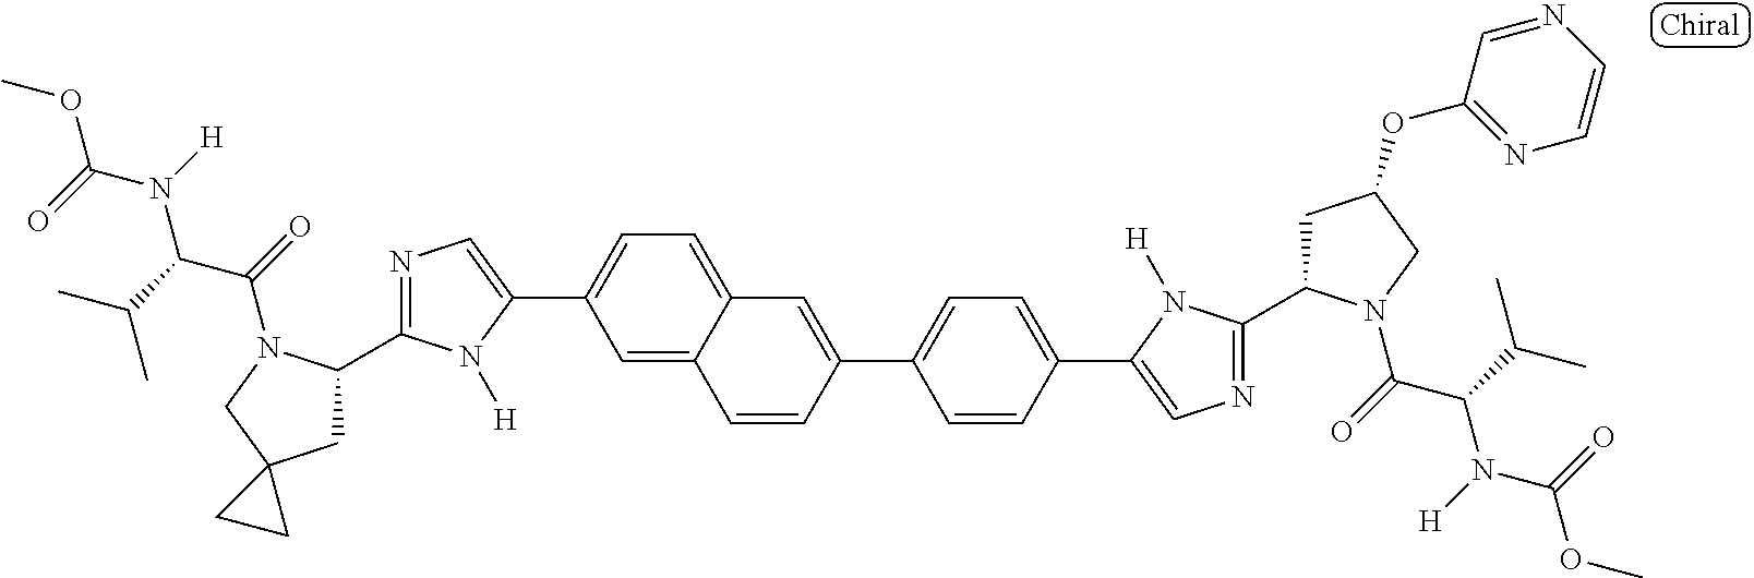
C1=C2C(=CC=C1C1=CN=C(C3CC4(CN3C(=O)C(C(C)C)N([H])C(=O)OC)CC4)N1[H])C=C(C1=CC=C(C3=CN=C(C4CC(OC5=NC=CN=C5)CN4C(=O)C(C(C)C)N([H])C(=O)OC)N3[H])C=C1)C=C2
